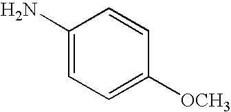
C1(N)=CC=C([OCH3])C=C1
